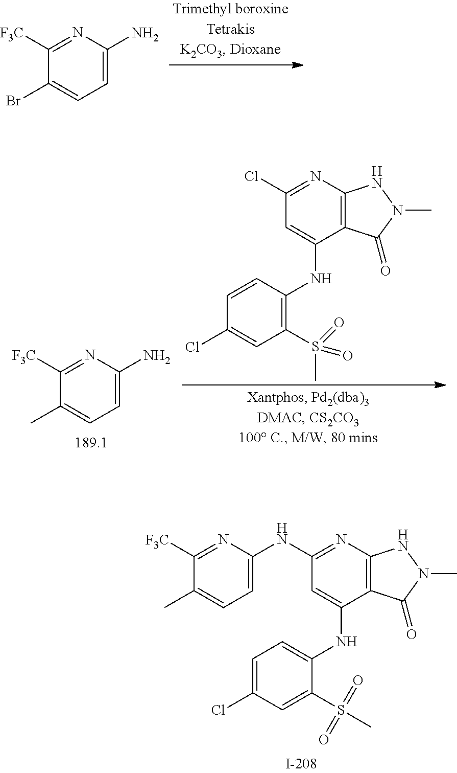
C1=C(N)N=C([F3C])C(Br)=C1.C12=C(N=C(Cl)C=C1NC1=C(S(C)(=O)=O)C=C(Cl)C=C1)NN(C)C2=O.C1=C(N)N=C([F3C])C(C)=C1.C12=C(N=C(NC3=CC=C(C)C([F3C])=N3)C=C1NC1=CC=C(Cl)C=C1S(C)(=O)=O)NN(C)C2=O
